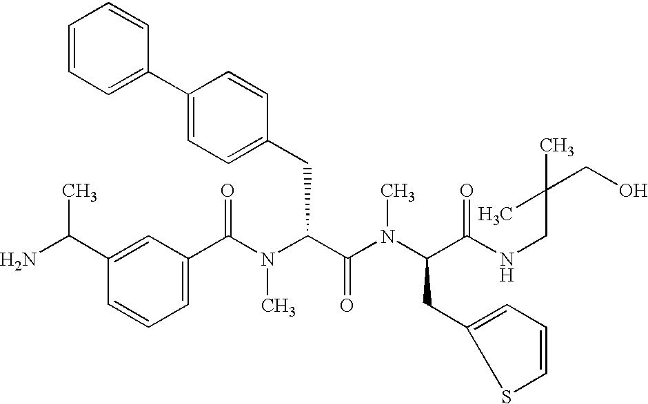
C1(C(N(C(C(=O)N(C)C(CC2=CC=CS2)C(=O)NCC(CO)(C)C)CC2=CC=C(C3=CC=CC=C3)C=C2)C)=O)=CC=CC(C(N)C)=C1
